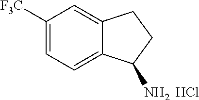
C1([F3C])=CC=C2C(=C1)CCC2N.Cl
